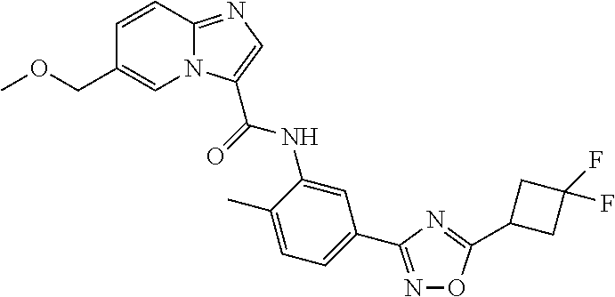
C1=CC2=NC=C(C(=O)NC3=CC(C4=NOC(C5CC(F)(F)C5)=N4)=CC=C3C)N2C=C1COC
